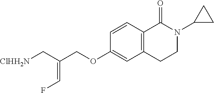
C12=C(C=CC(OCC(C[ClHH2N])=CF)=C1)C(=O)N(C1CC1)CC2
